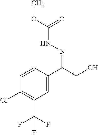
C1=CC(C(CO)=NNC(OC)=O)=CC(C(F)(F)F)=C1Cl
